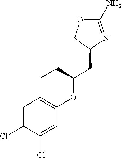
C1(N)=NC(CC(OC2=CC=C(Cl)C(Cl)=C2)CC)CO1
